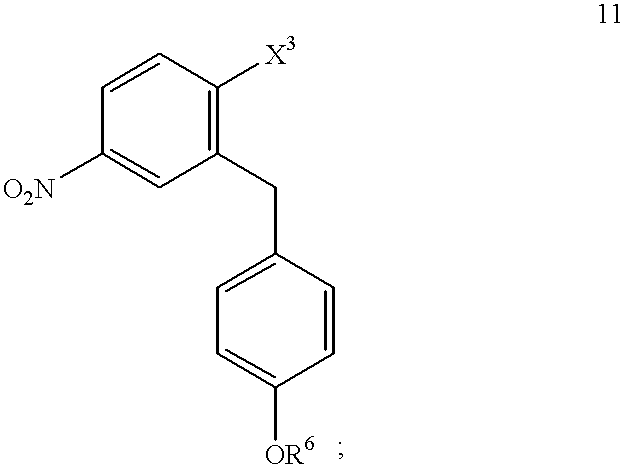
C1(CC2=CC=C([OR6])C=C2)=C([X3])C=CC([O2N])=C1
